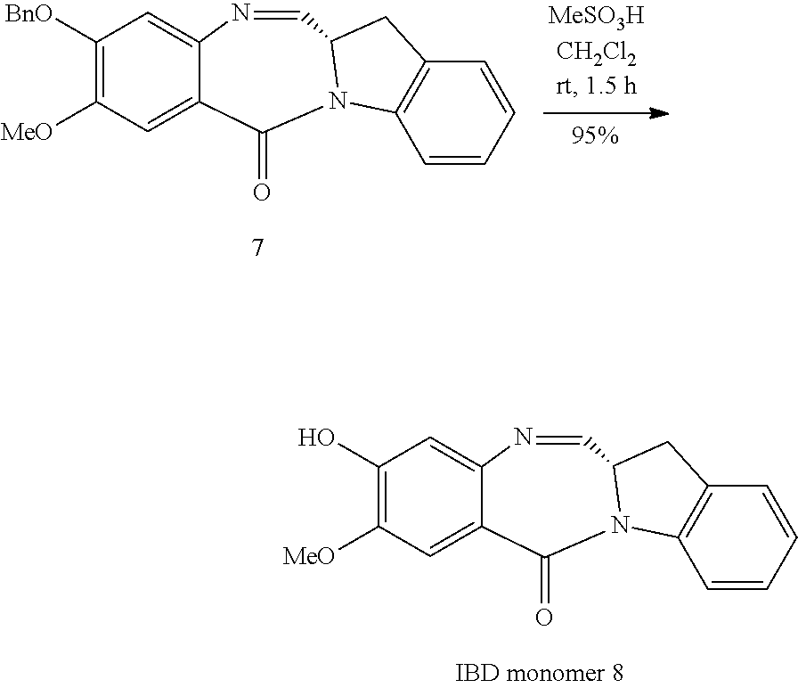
C1=CC=CC2=C1N1C(C2)C=NC2=CC([BnO])=C([MeO])C=C2C1=O.C1=CC=CC2=C1N1C(C2)C=NC2=CC(O)=C([MeO])C=C2C1=O
